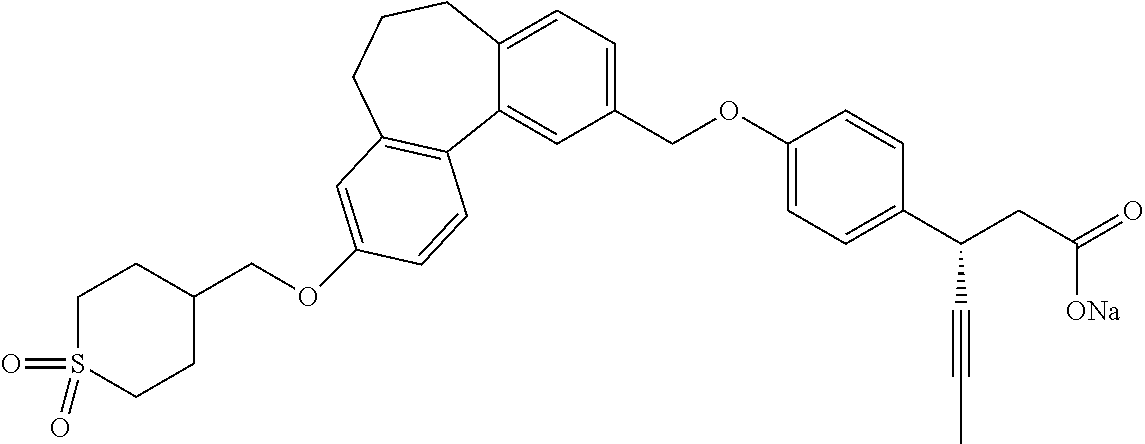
O(C1=CC2=C(C3=CC(COC4=CC=C(C(CC(=O)[ONa])C#CC)C=C4)=CC=C3CCC2)C=C1)CC1CCS(=O)(=O)CC1
